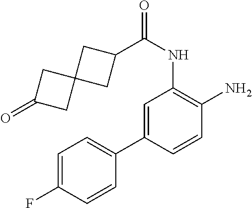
C1=C(C2=CC=C(F)C=C2)C=CC(N)=C1NC(=O)C1CC2(C1)CC(=O)C2
